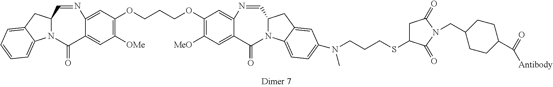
C1([OMe])=C(OCCCOC2=C([MeO])C=C3C(=C2)N=CC2N(C3=O)C3=CC=C(N(C)CCCSC4CC(=O)N(CC5CCC(C(=O)[Antibody])CC5)C4=O)C=C3C2)C=C2C(=C1)C(=O)N1C(C=N2)CC2=CC=CC=C12
